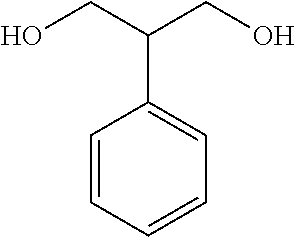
C1=CC=CC=C1C(CO)CO
